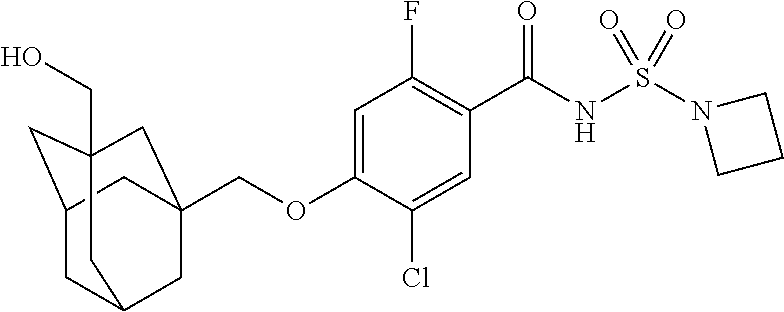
C1C2CC3(CO)CC(COC4=CC(F)=C(C(NS(N5CCC5)(=O)=O)=O)C=C4Cl)(CC1C3)C2
